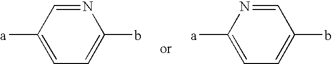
N1=CC([a])=CC=C1b.C1=NC([a])=CC=C1b
